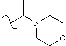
CC(N1CCOCC1)C
